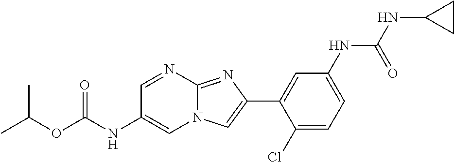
C1=NC2=NC(C3=CC(NC(NC4CC4)=O)=CC=C3Cl)=CN2C=C1NC(OC(C)C)=O
